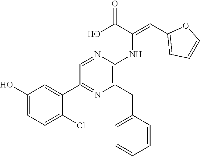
C1(O)=CC=C(Cl)C(C2=NC(CC3=CC=CC=C3)=C(NC(=CC3=CC=CO3)C(O)=O)N=C2)=C1
